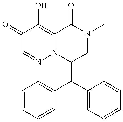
C1(C(C2=CC=CC=C2)C2=CC=CC=C2)CN(C)C(=O)C2=C(O)C(=O)C=NN12
